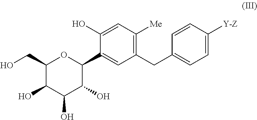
C1(CC2=CC=C([Y-Z])C=C2)=C([Me])C=C(O)C(C2OC(CO)C(O)C(O)C2O)=C1
